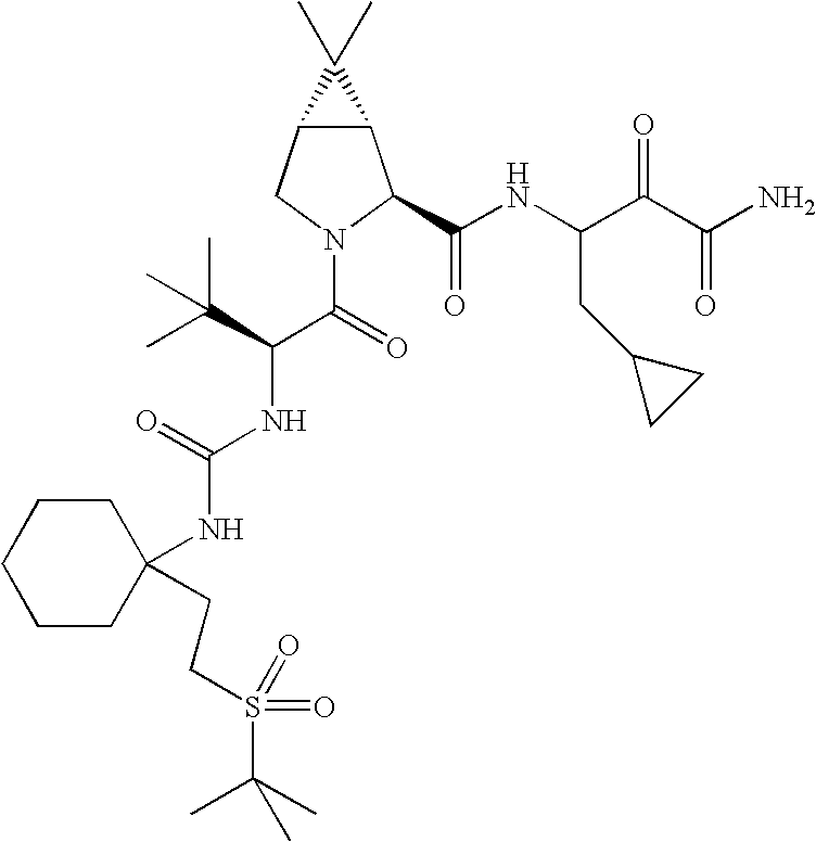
C12C(CN(C(=O)C(C(C)(C)C)NC(NC3(CCS(=O)(=O)C(C)(C)C)CCCCC3)=O)C1C(NC(C(C(N)=O)=O)CC1CC1)=O)C2(C)C
